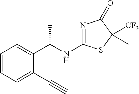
C1=CC=C(C#C)C(C(NC2=NC(=O)C([CF3])(C)S2)C)=C1
